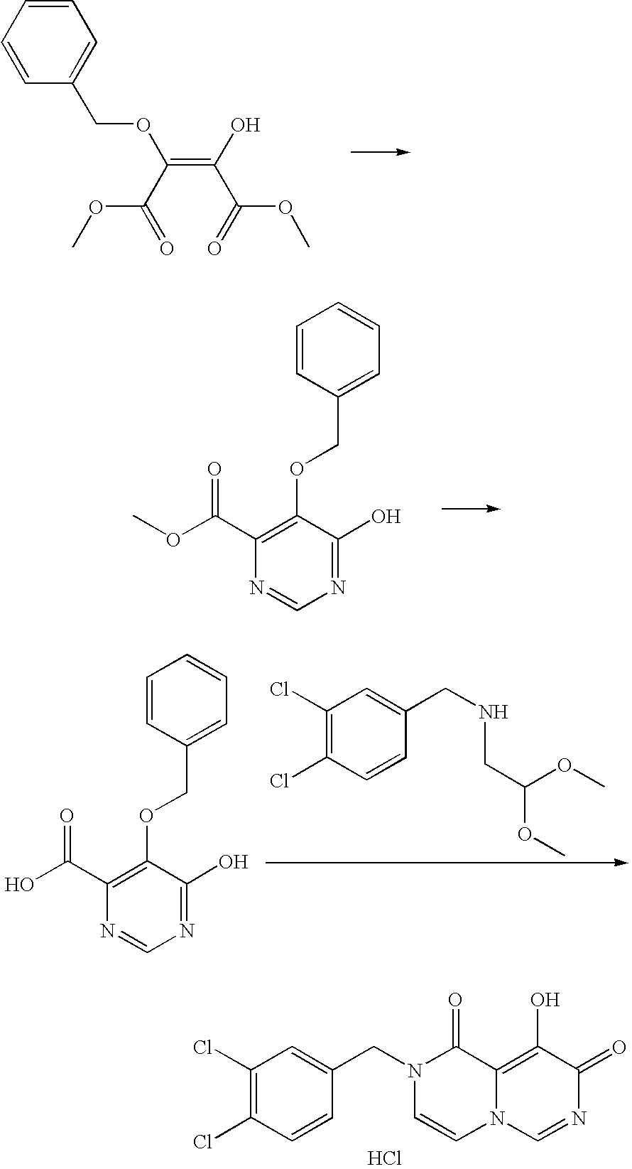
C1(C(OC)=O)=C(OCC2=CC=CC=C2)C(O)=NC=N1.C12=C(O)C(=O)N=CN1C=CN(CC1=CC(Cl)=C(Cl)C=C1)C2=O.Cl.C1=CC=CC(COC(=C(C(=O)OC)O)C(OC)=O)=C1.C1(C(O)=O)=C(OCC2=CC=CC=C2)C(O)=NC=N1.N(CC1=CC(Cl)=C(Cl)C=C1)CC(OC)OC
